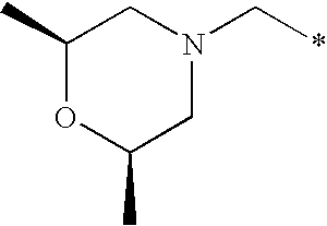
C1(C)OC(C)CN(C*)C1
